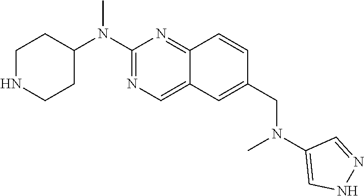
C1NCCC(N(C2=NC=C3C(=N2)C=CC(CN(C2=CNN=C2)C)=C3)C)C1
